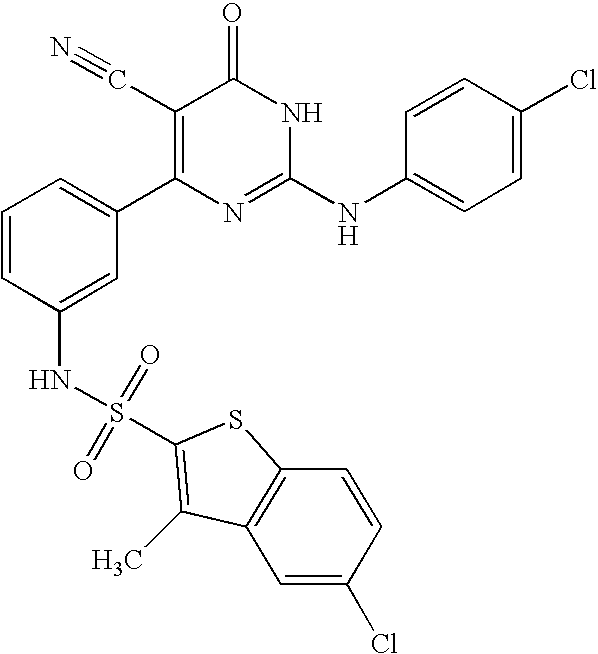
C1(NS(=O)(=O)C2=C(C)C3=C(S2)C=CC(Cl)=C3)=CC(C2=C(C#N)C(=O)NC(NC3=CC=C(Cl)C=C3)=N2)=CC=C1
